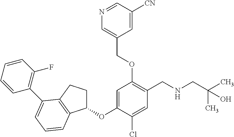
C1=C(OC2CCC3=C2C=CC=C3C2=C(F)C=CC=C2)C(Cl)=CC(CNCC(C)(C)O)=C1OCC1=CN=CC([CN])=C1
